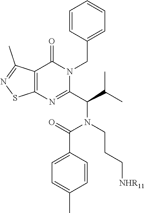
C1=CC(CN2C(=O)C3=C(N=C2C(N(CCC[NHR11])C(=O)C2=CC=C(C)C=C2)C(C)C)SN=C3C)=CC=C1
